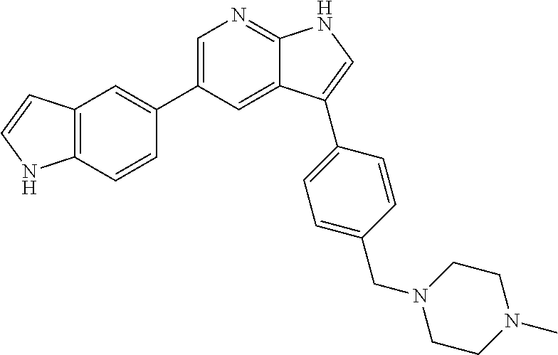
C1=C(C2=CC3=C(C=C2)NC=C3)C=C2C(=N1)NC=C2C1=CC=C(CN2CCN(C)CC2)C=C1
